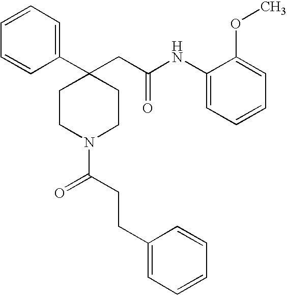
C1=CC=CC(C2(CC(NC3=CC=CC=C3OC)=O)CCN(C(CCC3=CC=CC=C3)=O)CC2)=C1
